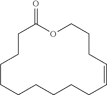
C1CCCCCCCCC=CCCCOC1=O
